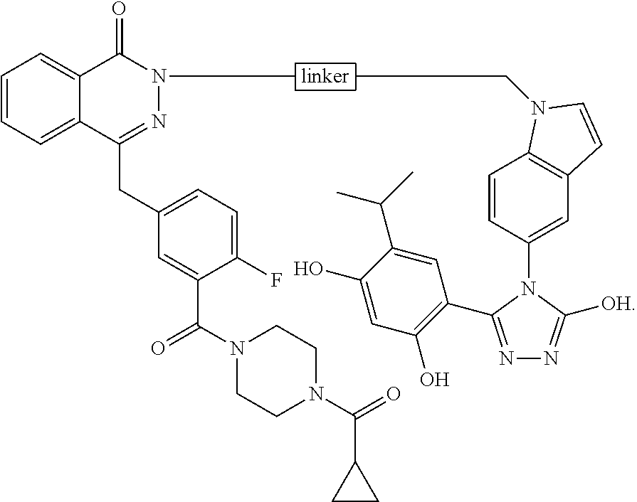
C1=CC=C2C(=C1)C(=O)N(C)N=C2CC1=CC=C(F)C(C(N2CCN(C(=O)C3CC3)CC2)=O)=C1.N1=C(C2=C(O)C=C(O)C(C(C)C)=C2)N(C2=CC3=C(C=C2)N(CC)C=C3)C([OH])=N1
